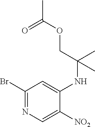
C1(Br)=NC=C([NO2])C(NC(COC(C)=O)(C)C)=C1
